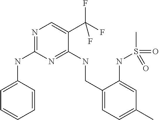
C1=CC(NC2=NC=C(C(F)(F)F)C(NCC3=CC=C(C)C=C3NS(C)(=O)=O)=N2)=CC=C1
